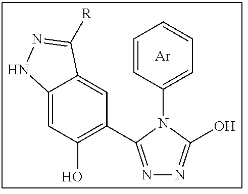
C1=CC=C(N2C(C3=C(O)C=C4C(=C3)C([R])=NN4)=NN=C2O)C=C1.[Ar]
